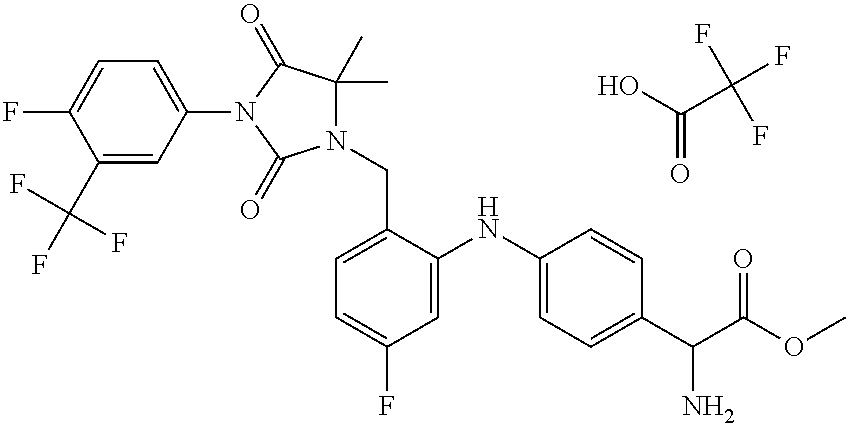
N1(C2=CC=C(F)C(C(F)(F)F)=C2)C(=O)N(CC2=CC=C(F)C=C2NC2=CC=C(C(C(OC)=O)N)C=C2)C(C)(C)C1=O.C(C(F)(F)F)(O)=O
